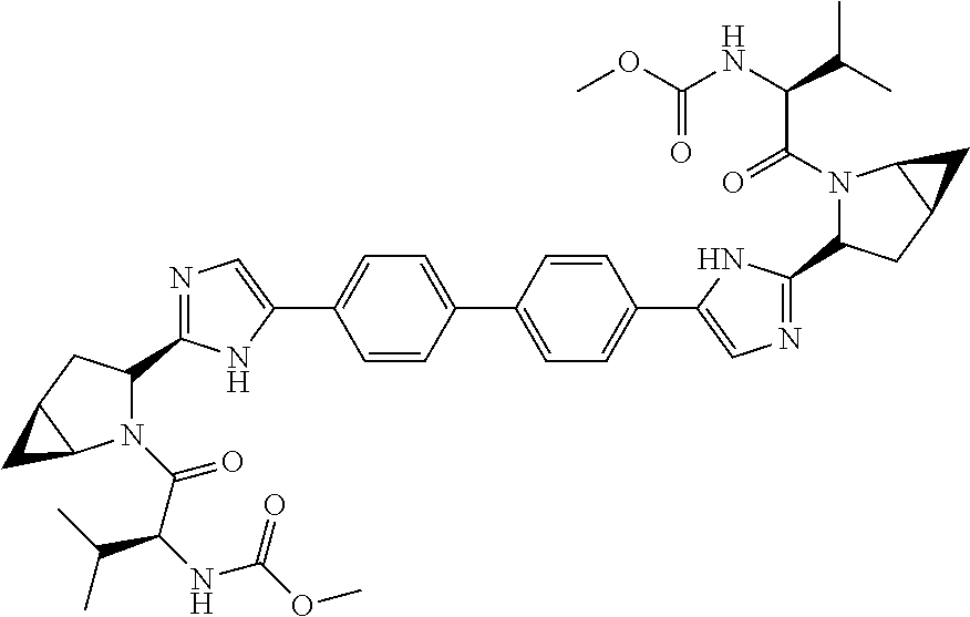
C1=CC(C2=CC=C(C3=CN=C(C4N(C(=O)C(C(C)C)NC(OC)=O)C5C(C4)C5)N3)C=C2)=CC=C1C1=CN=C(C2CC3C(C3)N2C(C(C(C)C)NC(OC)=O)=O)N1
